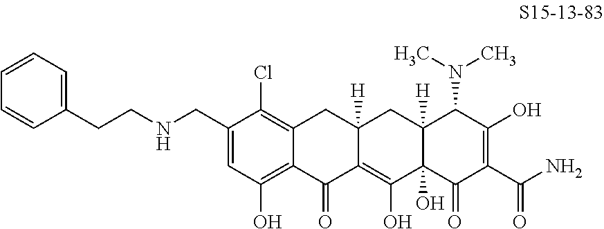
N(CC1=CC(O)=C2C(=C1Cl)CC1([H])C(=C(O)C3(O)C([H])(C1)C(N(C)C)C(O)=C(C(N)=O)C3=O)C2=O)CCC1=CC=CC=C1
